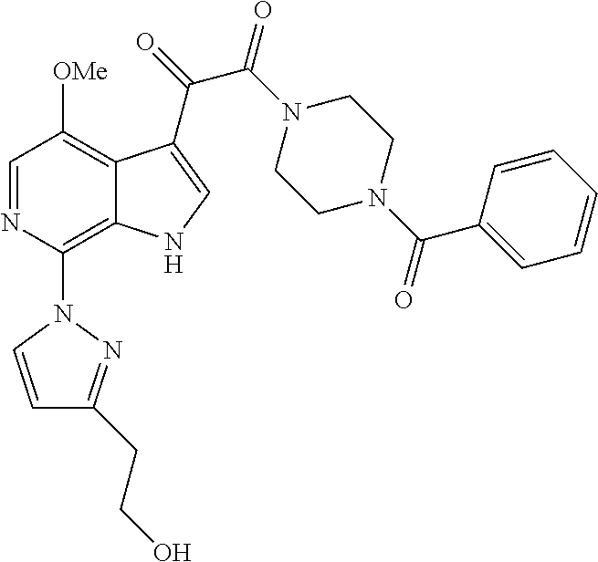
C1=NC(N2C=CC(CCO)=N2)=C2C(=C1[OMe])C(C(=O)C(N1CCN(C(C3=CC=CC=C3)=O)CC1)=O)=CN2
